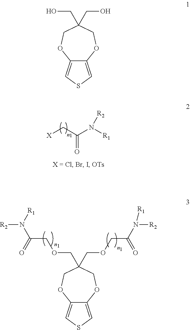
C12=CSC=C1OCC(COCC(=O)N([R2])[R1])(COCC(=O)N([R2])[R1])CO2.[X]CC(=O)N([R1])[R2].C12=CSC=C1OCC(CO)(CO)CO2
